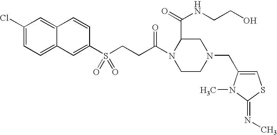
C1(Cl)=CC=C2C(=C1)C=CC(S(CCC(N1CCN(CC3=CSC(=NC)N3C)CC1C(=O)NCCO)=O)(=O)=O)=C2
